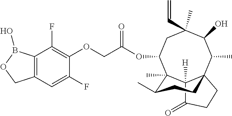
C12([H])C(=O)CCC13C(C)C(O)C(C)(C=C)CC(OC(COC1=C(F)C4=C(C=C1F)COB4O)=O)C2(C)C(C)CC3
